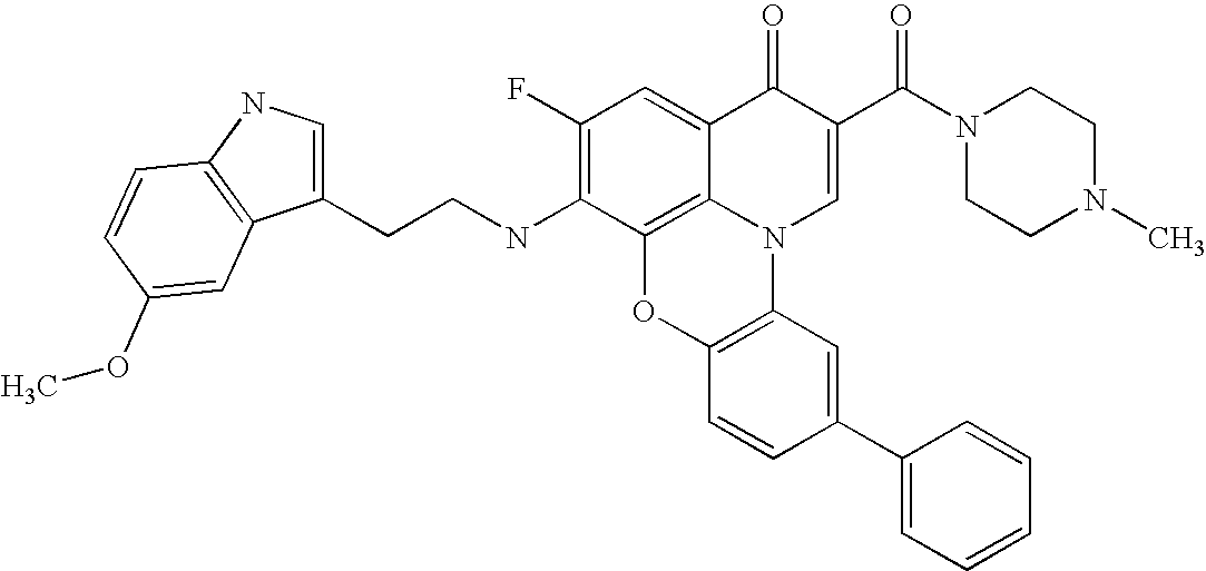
C1(F)=C(NCCC2=CNC3=C2C=C(OC)C=C3)C2=C3C(=C1)C(=O)C(C(N1CCN(C)CC1)=O)=CN3C1=C(O2)C=CC(C2=CC=CC=C2)=C1
